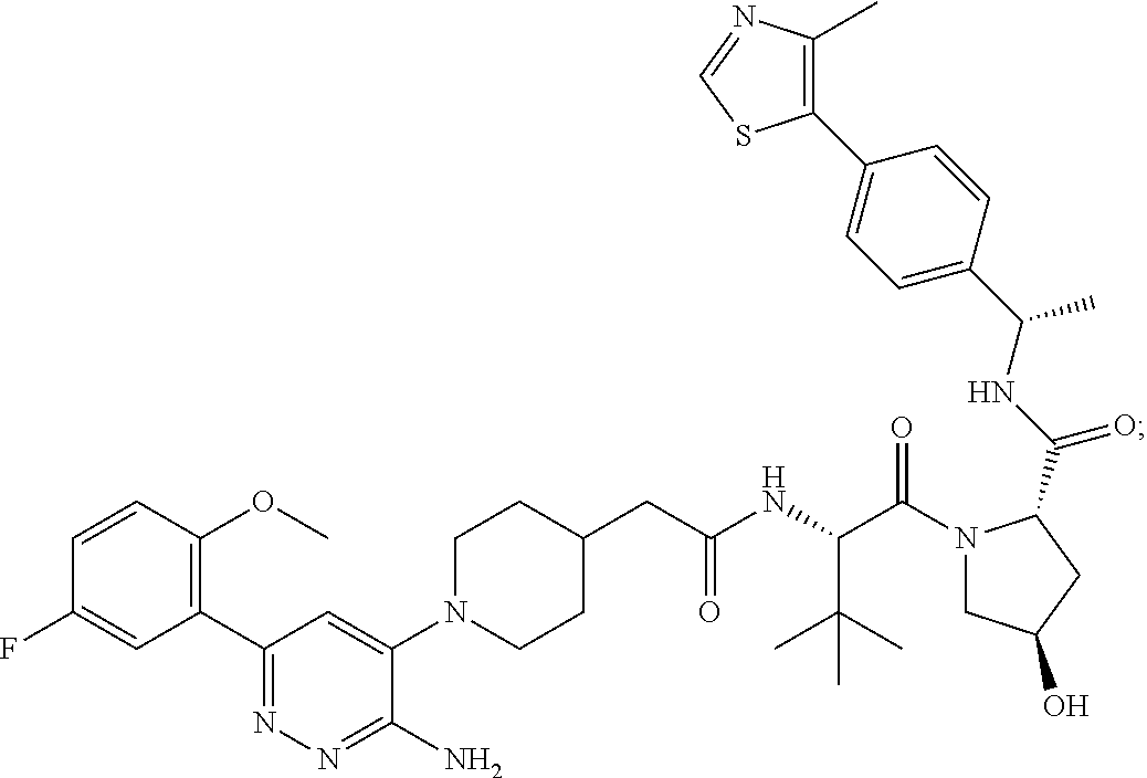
C1(CC(NC(C(N2CC(O)CC2C(NC(C2=CC=C(C3=C(C)N=CS3)C=C2)C)=O)=O)C(C)(C)C)=O)CCN(C2=CC(C3=C(OC)C=CC(F)=C3)=NN=C2N)CC1
